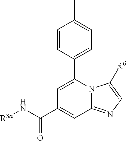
C1=CC(C2=CC(C(N[R3a])=O)=CC3=NC=C([R6])N23)=CC=C1C
